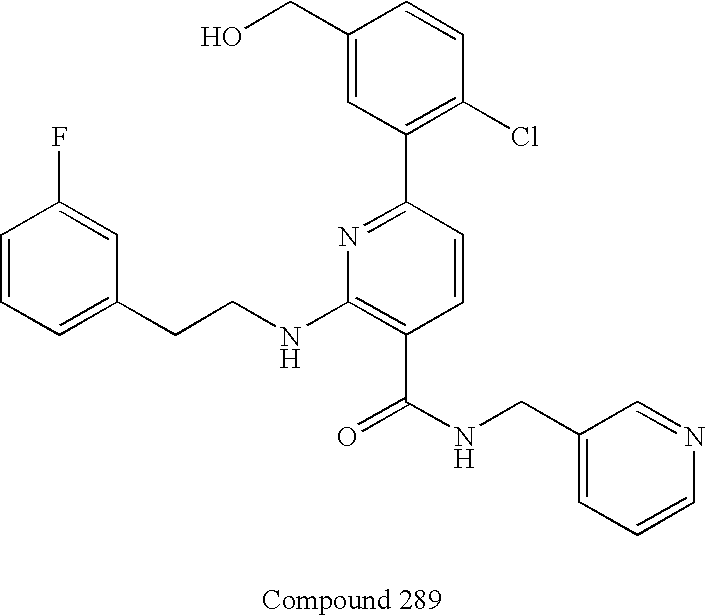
C1=CC(F)=CC(CCNC2=C(C(NCC3=CC=CN=C3)=O)C=CC(C3=C(Cl)C=CC(CO)=C3)=N2)=C1
